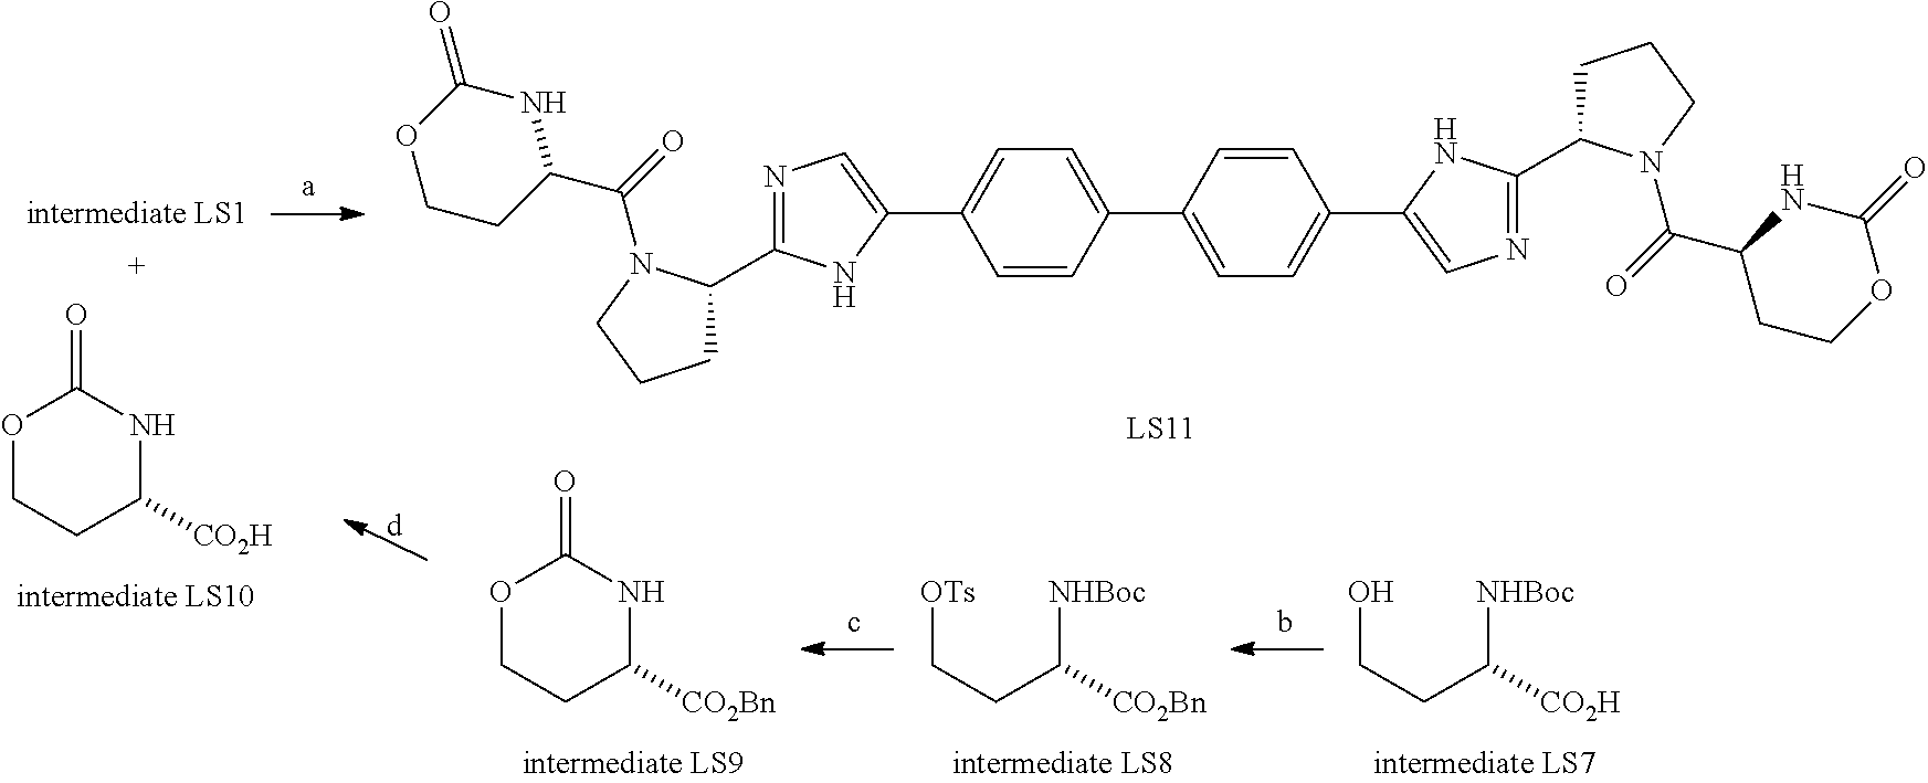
C1(C2=CC=C(C3=CN=C(C4CCCN4C(=O)C4CCOC(=O)N4)N3)C=C2)=CC=C(C2=CN=C(C3CCCN3C(=O)C3NC(=O)OCC3)N2)C=C1.O1CCC([CO2H])NC1=O.O1CCC([CO2Bn])NC1=O.OCCC([NHBoc])[CO2H].[OTs]CCC([NHBoc])[CO2Bn]
